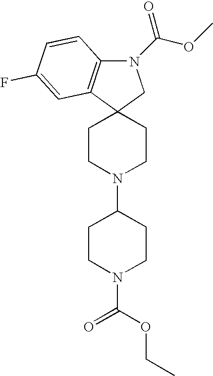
N1(C(=O)OC)C2=C(C3(C1)CCN(C1CCN(C(OCC)=O)CC1)CC3)C=C(F)C=C2
